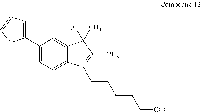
C1(C2=CC=C3C(=C2)C(C)(C)C(C)=[N+]3CCCCC[COO-])=CC=CS1
